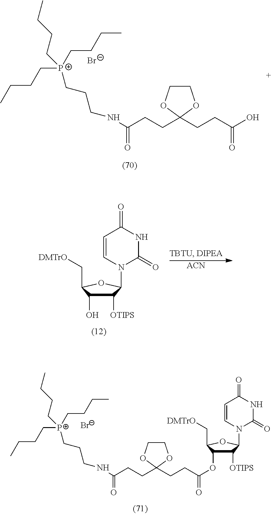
[Br-].CCCC[P+](CCCC)(CCCNC(CCC1(CCC(O)=O)OCCO1)=O)CCCC.C1([OTIPS])C(O)C(C[DMTrO])OC1N1C(=O)NC(=O)C=C1.[ACN].[Br-].CCCC[P+](CCCC)(CCCNC(CCC1(CCC(=O)OC2C([OTIPS])C(N3C(=O)NC(=O)C=C3)OC2C[DMTrO])OCCO1)=O)CCCC
